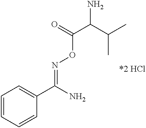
C1=CC=CC(C(N)=NOC(C(N)C(C)C)=O)=C1
